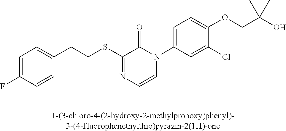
C(SC1=NC=CN(C2=CC=C(OCC(O)(C)C)C(Cl)=C2)C1=O)CC1=CC=C(F)C=C1
